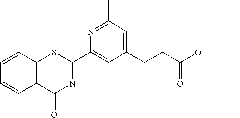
N1=C(C)C=C(CCC(OC(C)(C)C)=O)C=C1C1=NC(=O)C2=C(S1)C=CC=C2
